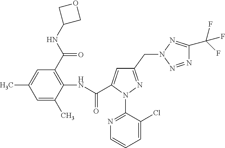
C1=C(C)C(NC(=O)C2=CC(CN3N=C(C(F)(F)F)N=N3)=NN2C2=NC=CC=C2Cl)=C(C(NC2COC2)=O)C=C1C
